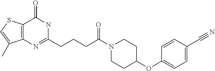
C12=C(N=C(CCCC(N3CCC(OC4=CC=C(C#N)C=C4)CC3)=O)NC1=O)C(C)=CS2
